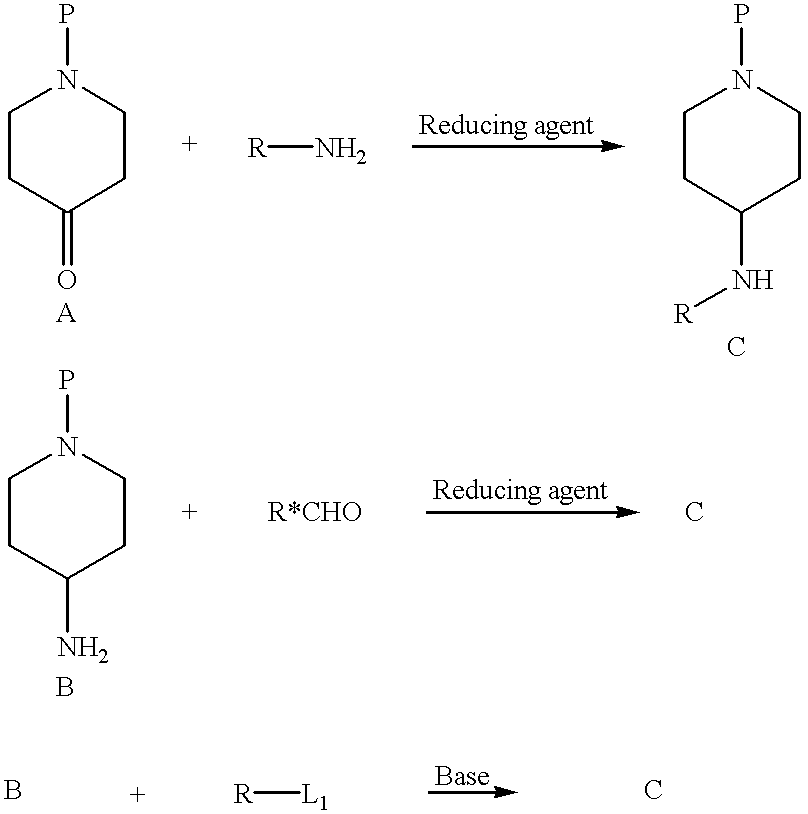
C1CC(=O)CCN1P.[R]N.C1CC(N[R])CCN1P.C1CC(N)CCN1P.[R][L1]
